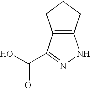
C12=C(CCC1)NN=C2C(O)=O
